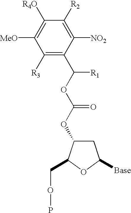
C1([R3])=C(C(OC(OC2CC([Base])OC2COP)=O)[R1])C([NO2])=C([R2])C([R4O])=C1[MeO]
